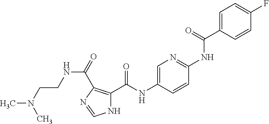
C1=C(C(=O)NC2=NC=C(NC(=O)C3=C(C(=O)NCCN(C)C)N=CN3)C=C2)C=CC(F)=C1
